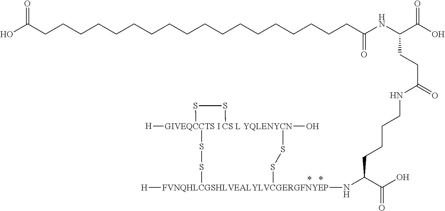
C(CCC(C(O)=O)N[FVNQHLCGSHLVEALYLVCGERGFNYEP]1([H])SS[GIVEQCCTS I CS L YQLENYCN]2(O)([H])(SS1)SS2)CNC(CCC(C(=O)O)NC(=O)CCCCCCCCCCCCCCCCCCC(O)=O)=O
